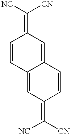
C1=CC2=CC(=C([NC])[CN])C=CC2=CC1=C([NC])[CN]
